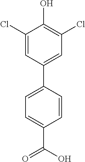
C1=CC(C2=CC(Cl)=C(O)C(Cl)=C2)=CC=C1C(O)=O
